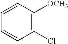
C1=CC([OCH3])=C(Cl)C=C1
